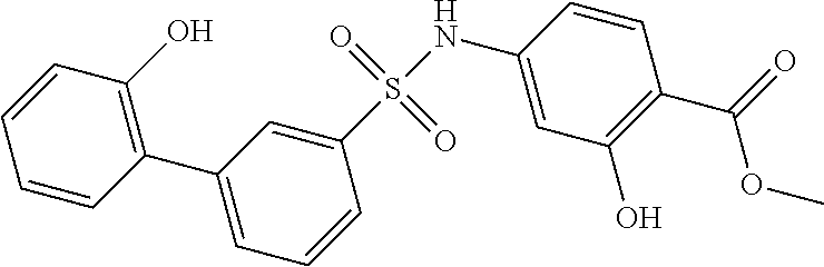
S(C1=CC(C2=C(O)C=CC=C2)=CC=C1)(=O)(=O)NC1=CC(O)=C(C(=O)OC)C=C1
